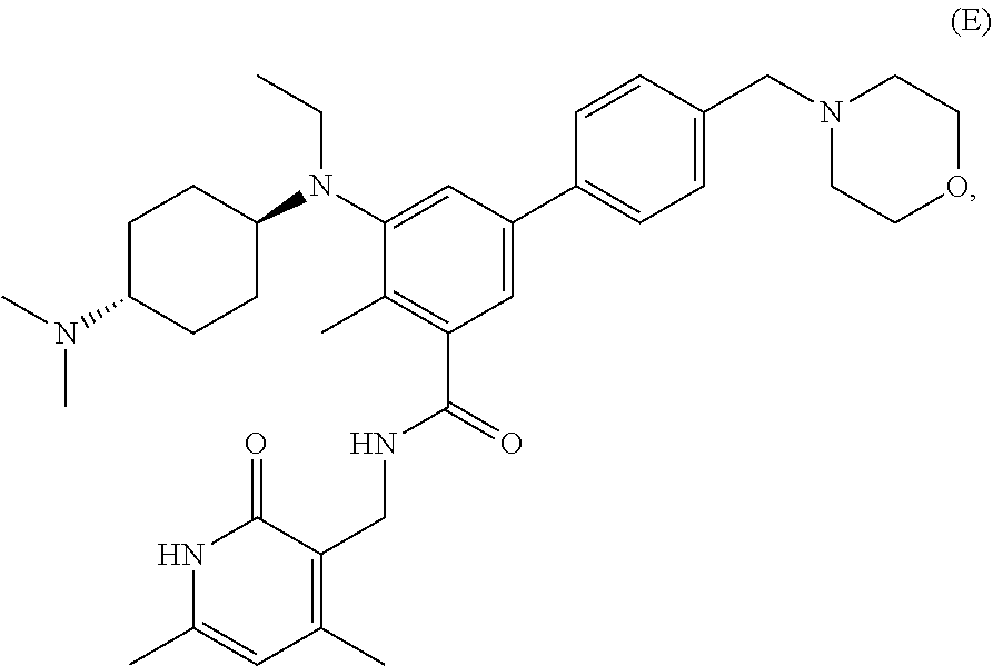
CCN(C1=CC(C2=CC=C(CN3CCOCC3)C=C2)=CC(C(=O)NCC2=C(C)C=C(C)NC2=O)=C1C)C1CCC(N(C)C)CC1
